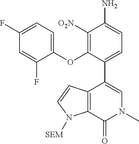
C1(OC2=C([O2N])C(N)=CC=C2C2=CN(C)C(=O)C3=C2C=CN3[SEM])=CC=C(F)C=C1F
